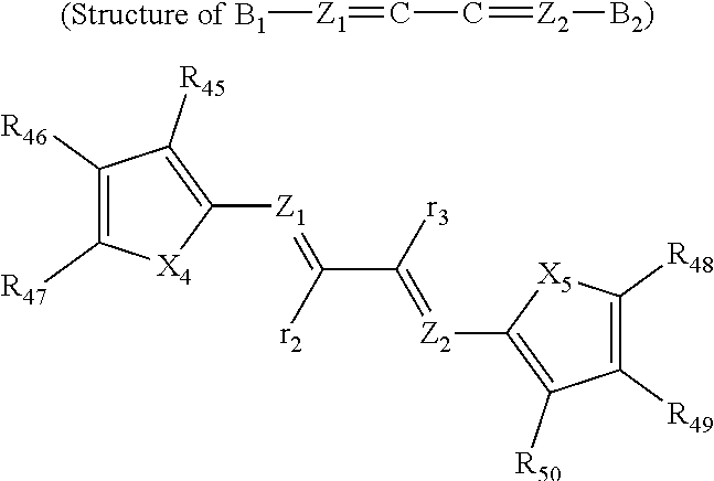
[(Structure of B1][Z1]=CC=[Z2][B2)].C1([Z1]=C(C([r3])=[Z2]C2=C([R50])C([R49])=C([R48])[X5]2)[r2])=C([R45])C([R46])=C([R47])[X4]1
